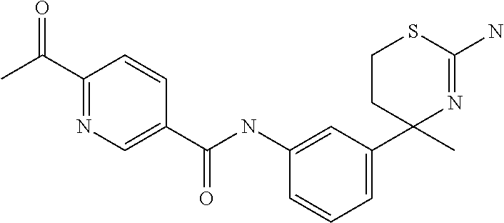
C1(C2(C)N=C(N)SCC2)=CC=CC(NC(C2=CN=C(C(C)=O)C=C2)=O)=C1
